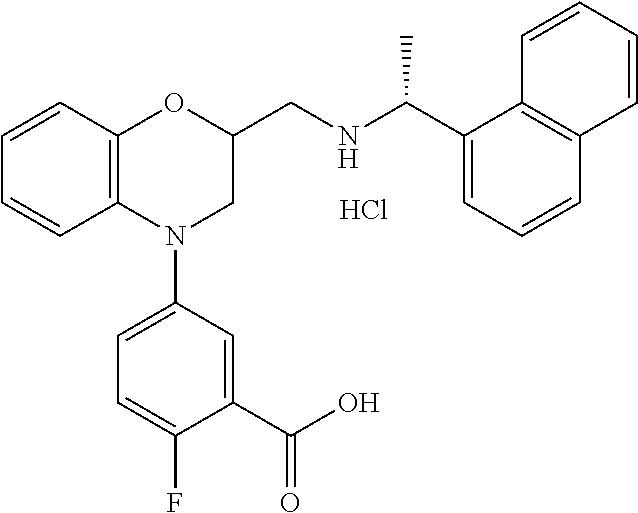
C1=CC2=C(C=C1)N(C1=CC=C(F)C(C(O)=O)=C1)CC(CNC(C1=CC=CC3=C1C=CC=C3)C)O2.Cl
